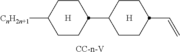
[H].[H].C1CC(C2CCC([CnH2n+1])CC2)CCC1C=C.[CC-n-V]
